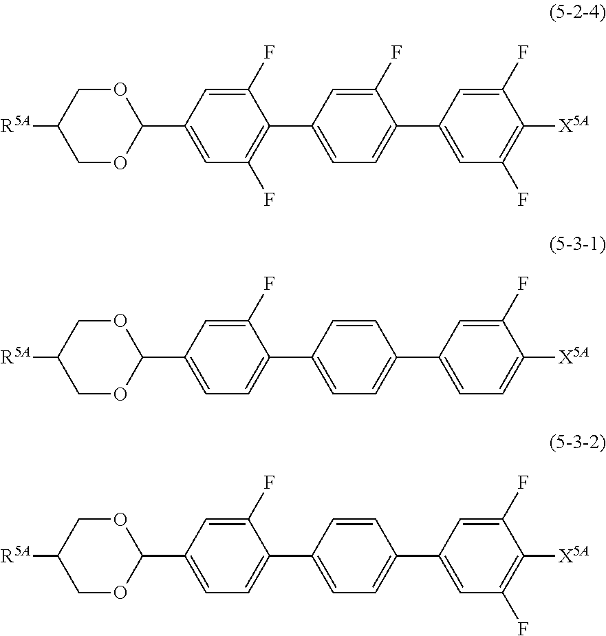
C1=C(F)C(C2=CC=C(C3=CC(F)=C([X5A])C(F)=C3)C(F)=C2)=C(F)C=C1C1OCC([R5A])CO1.C1=C(F)C(C2=CC=C(C3=CC=C([X5A])C(F)=C3)C=C2)=CC=C1C1OCC([R5A])CO1.C1=C(F)C(C2=CC=C(C3=CC(F)=C([X5A])C(F)=C3)C=C2)=CC=C1C1OCC([R5A])CO1
